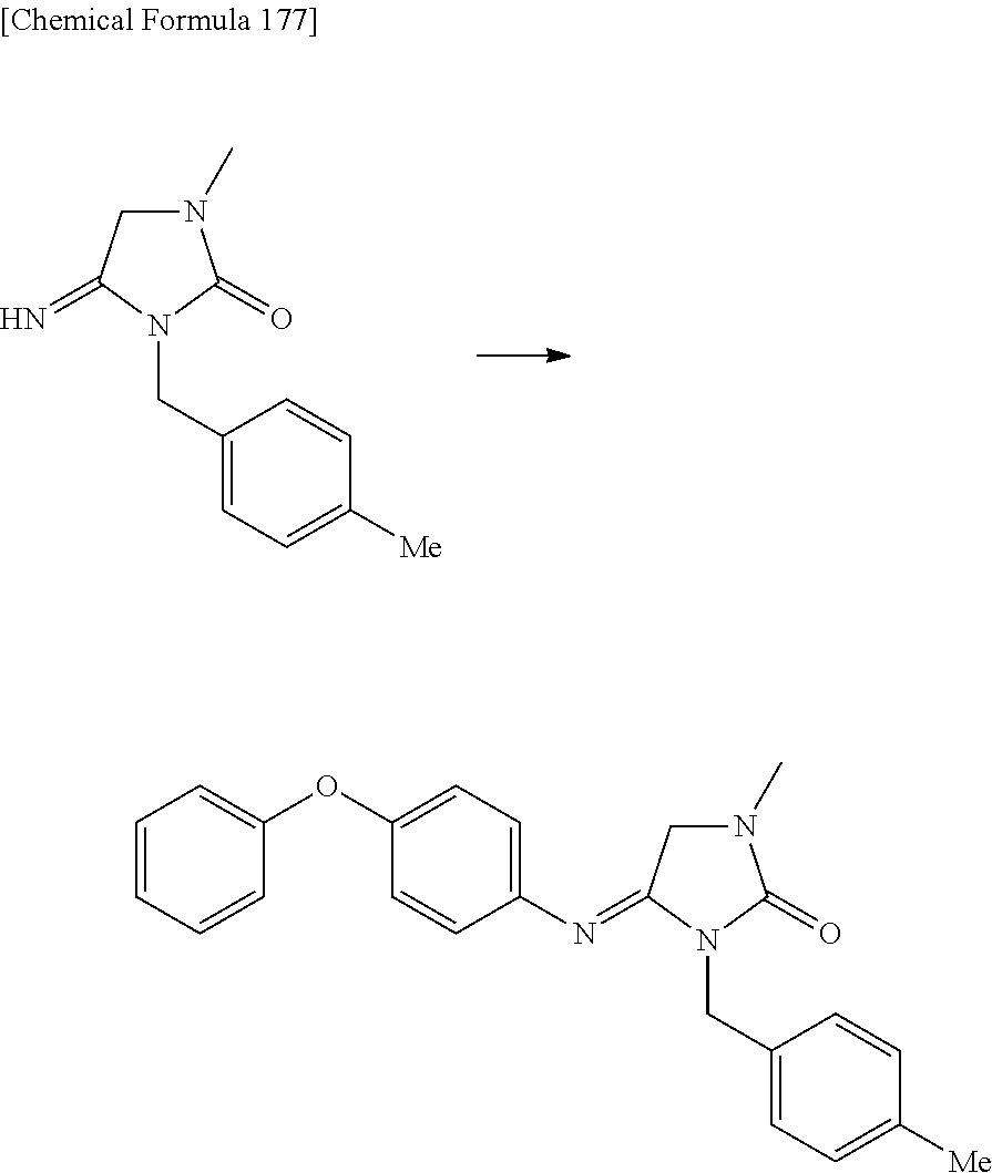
C(N1C(=O)N(C)CC1=N)C1=CC=C([Me])C=C1.C(N1C(=O)N(C)CC1=NC1=CC=C(OC2=CC=CC=C2)C=C1)C1=CC=C([Me])C=C1
